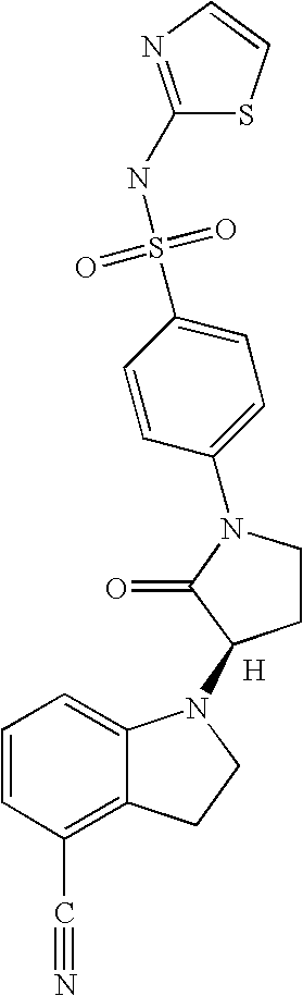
C1=CC(C#N)=C2C(=C1)N(C1CCN(C3=CC=C(S(=O)(=O)NC4=NC=CS4)C=C3)C1=O)CC2.[H]
